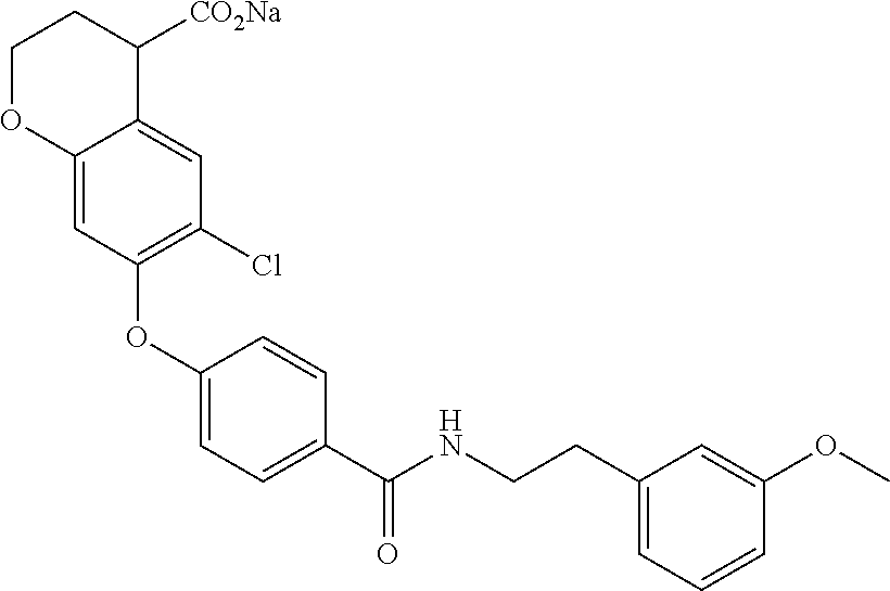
C1(OC2=C(Cl)C=C3C(=C2)OCCC3[CO2Na])=CC=C(C(NCCC2=CC=CC(OC)=C2)=O)C=C1
